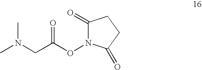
N(CC(ON1C(=O)CCC1=O)=O)(C)C
